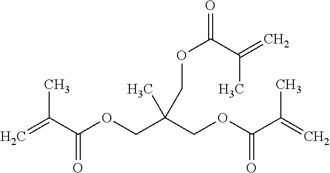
C=C(C(OCC(COC(C(C)=C)=O)(C)COC(=O)C(=C)C)=O)C
